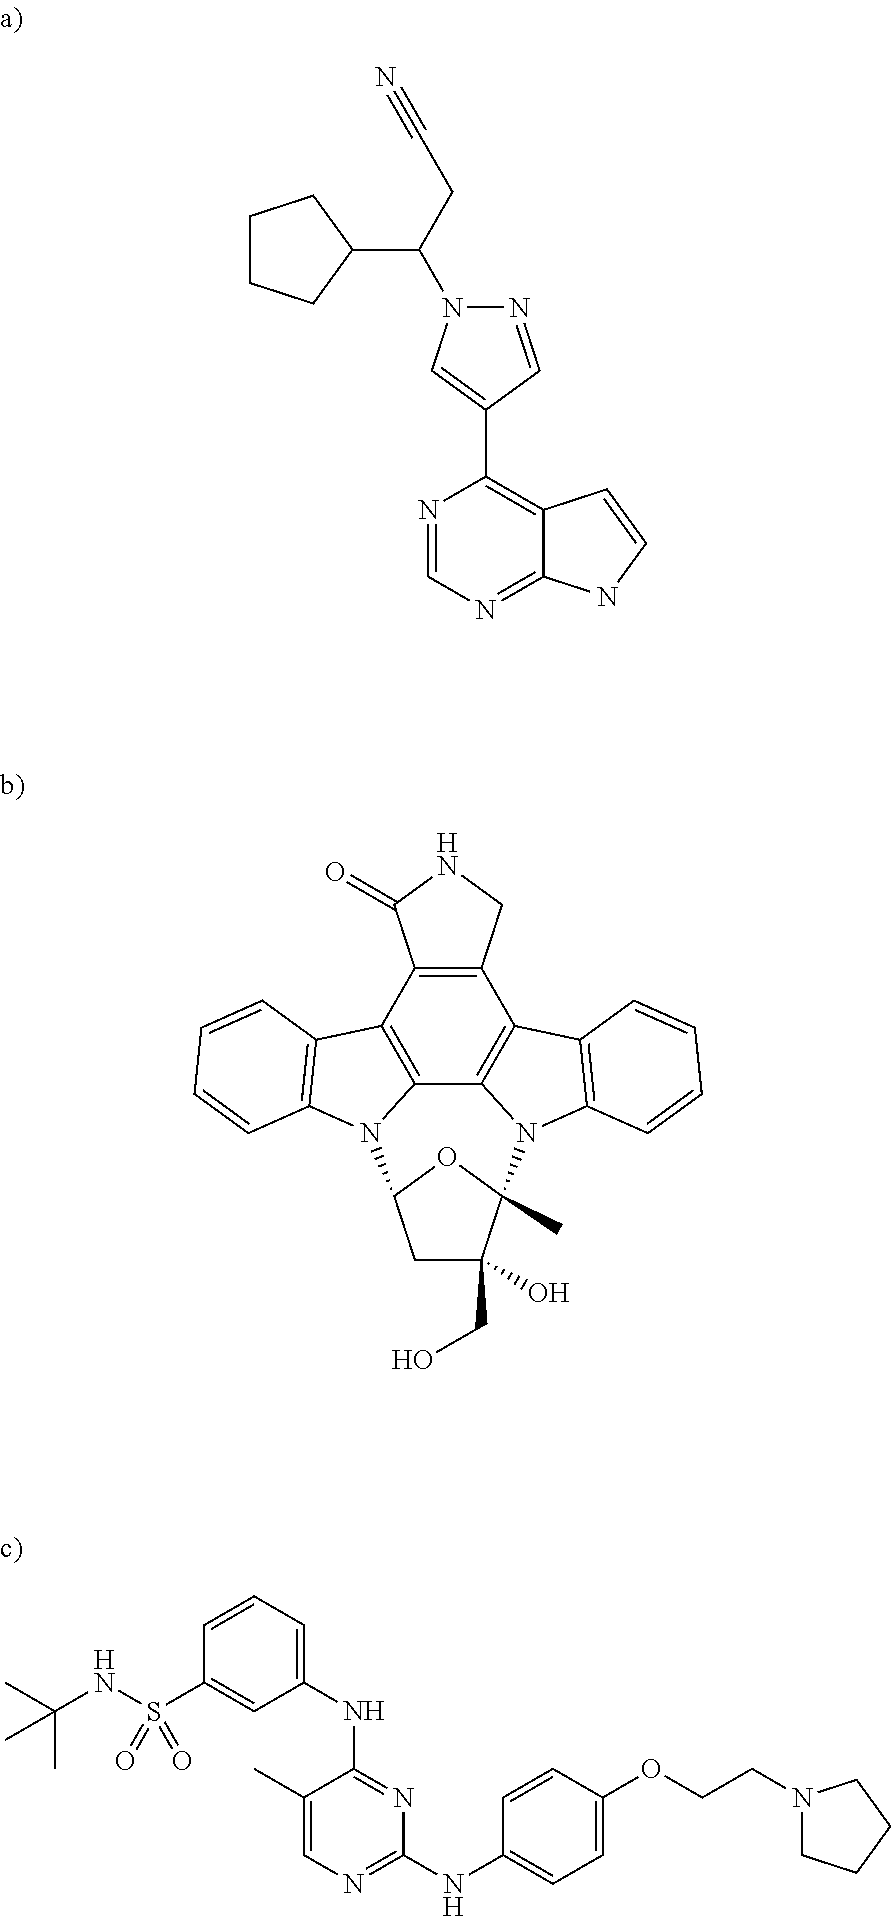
C1CCC(C(N2N=CC(C3=C4C(=NC=N3)NC=C4)=C2)CC#N)C1.C12=C(CNC1=O)C1=C3C4=C2C2=C(N4C4CC(CO)(O)C(C)(N3C3=C1C=CC=C3)O4)C=CC=C2.C1(NC2=NC(NC3=CC=C(OCCN4CCCC4)C=C3)=NC=C2C)=CC=CC(S(NC(C)(C)C)(=O)=O)=C1
